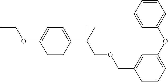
C1=CC(C(C)(COCC2=CC(OC3=CC=CC=C3)=CC=C2)C)=CC=C1OCC
